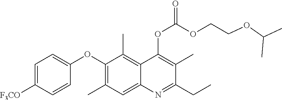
C1=C([F3CO])C=CC(OC2=C(C)C=C3C(=C2C)C(OC(OCCOC(C)C)=O)=C(C)C(CC)=N3)=C1
